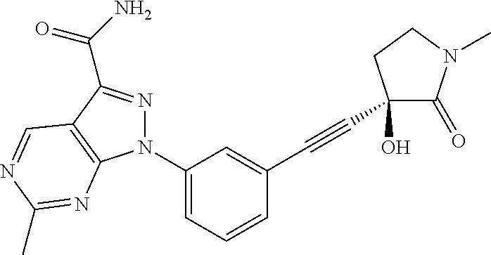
C1(N2N=C(C(N)=O)C3=C2N=C(C)N=C3)=CC=CC(C#CC2(O)C(=O)N(C)CC2)=C1
